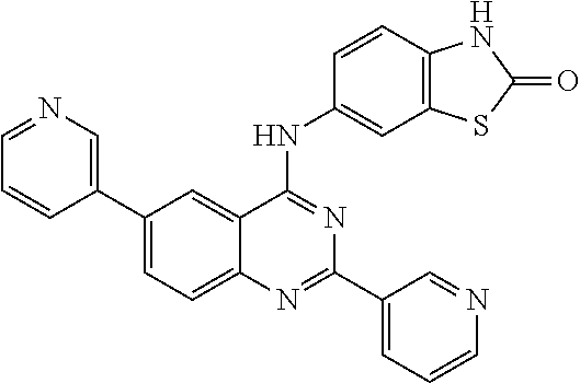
C1(C2=CC=C3C(=C2)C(NC2=CC4=C(C=C2)NC(=O)S4)=NC(C2=CC=CN=C2)=N3)=CN=CC=C1
